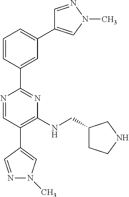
C1=CC(C2=NC(NCC3CCNC3)=C(C3=CN(C)N=C3)C=N2)=CC(C2=CN(C)N=C2)=C1
